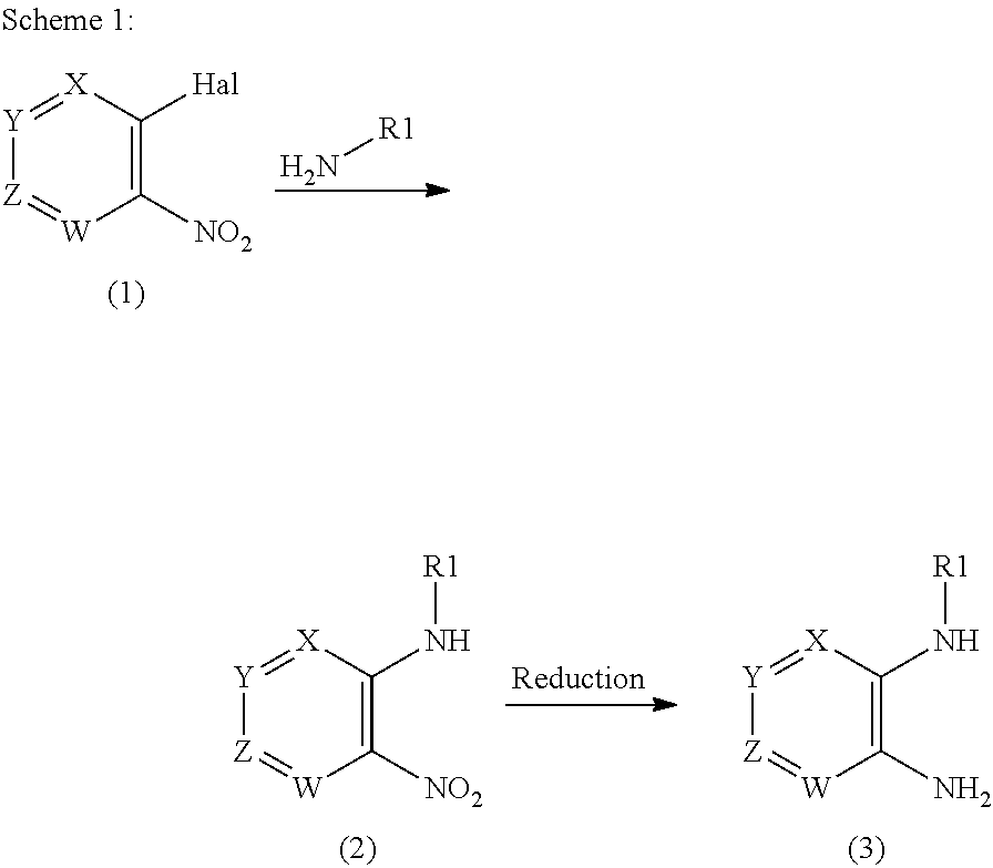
C1([NO2])=C([Hal])[X]=[Y][Z]=[W]1.N[R1].C1([NO2])=C(N[R1])[X]=[Y][Z]=[W]1.C1(N)=C(N[R1])[X]=[Y][Z]=[W]1
